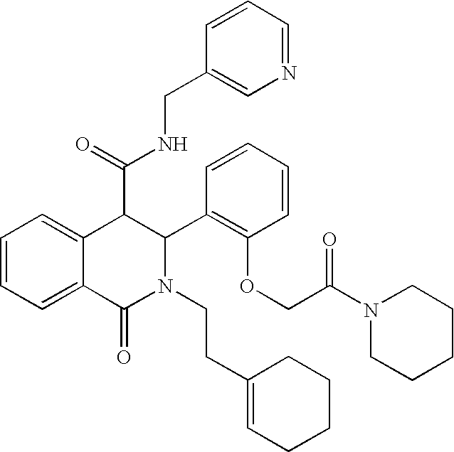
C1=CC=C2C(=C1)C(C(=O)NCC1=CN=CC=C1)C(C1=C(OCC(N3CCCCC3)=O)C=CC=C1)N(CCC1=CCCCC1)C2=O
